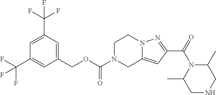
C1(COC(N2CC3=CC(C(=O)N4C(C)CNCC4C)=NN3CC2)=O)=CC(C(F)(F)F)=CC(C(F)(F)F)=C1
